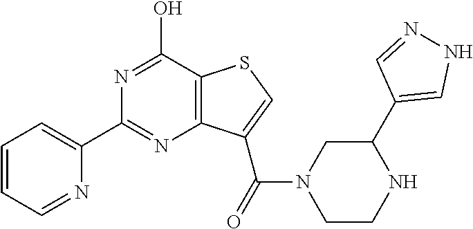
N1=C(O)C2=C(N=C1C1=CC=CC=N1)C(C(N1CCNC(C3=CNN=C3)C1)=O)=CS2
